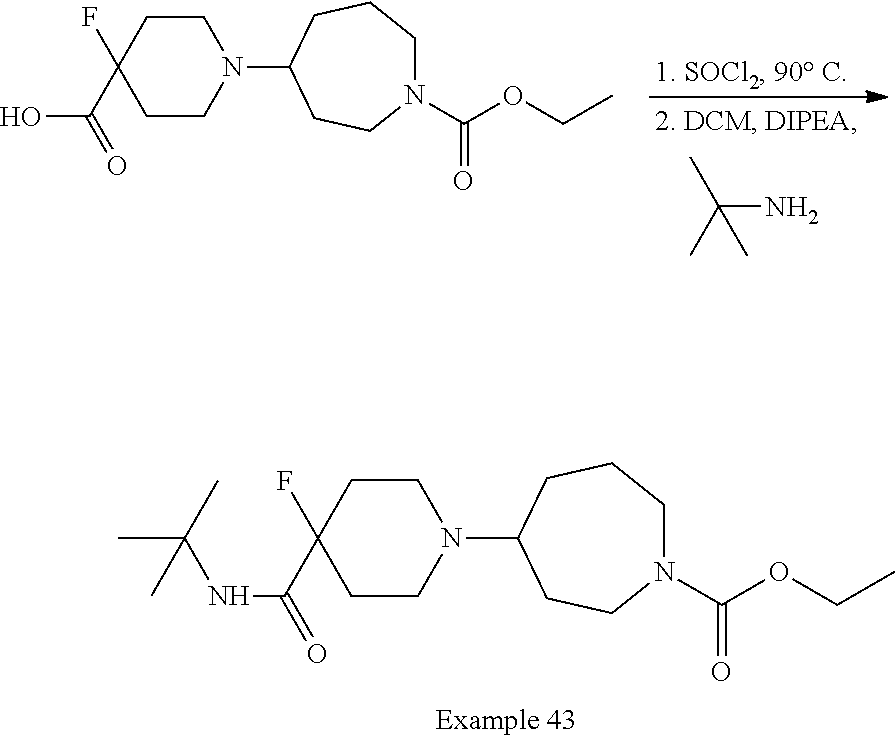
NC(C)(C)C.N1(C(OCC)=O)CCCC(N2CCC(F)(C(O)=O)CC2)CC1.N1(C(OCC)=O)CCCC(N2CCC(F)(C(NC(C)(C)C)=O)CC2)CC1
